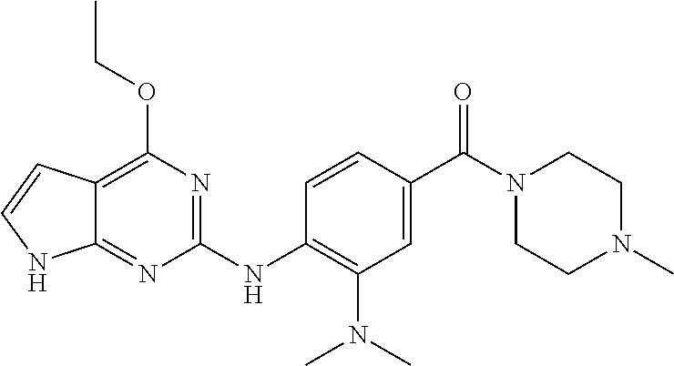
C1(NC2=C(N(C)C)C=C(C(N3CCN(C)CC3)=O)C=C2)=NC(OCC)=C2C(=N1)NC=C2
